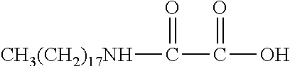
[CH3(CH2)17NH]C(=O)C(=O)O
